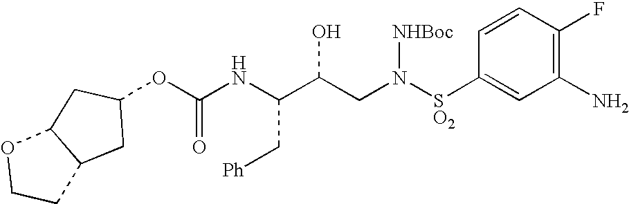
C(NC(C(CN([SO2]C1=CC(N)=C(F)C=C1)[NHBoc])O)C[Ph])(=O)OC1CC2C(C1)OCC2
